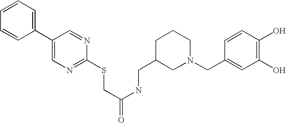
C1=CC=C(C2=CN=C(SCC(NCC3CN(CC4=CC(O)=C(O)C=C4)CCC3)=O)N=C2)C=C1
